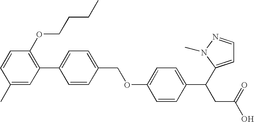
C1(C)=CC(C2=CC=C(COC3=CC=C(C(CC(O)=O)C4=CC=NN4C)C=C3)C=C2)=C(OCCCC)C=C1
